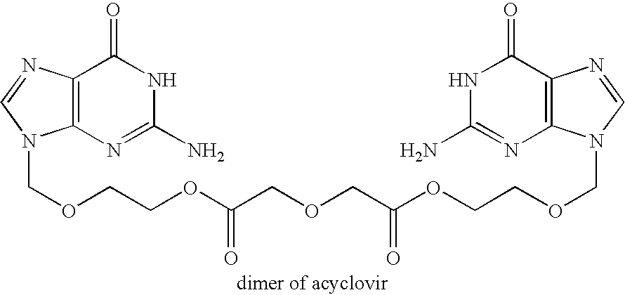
C12=C(N=CN1COCCOC(COCC(OCCOCN1C3=C(N=C1)C(=O)NC(N)=N3)=O)=O)C(=O)NC(N)=N2
